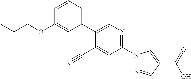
C1=C(OCC(C)C)C=CC=C1C1=CN=C(N2N=CC(C(O)=O)=C2)C=C1C#N
